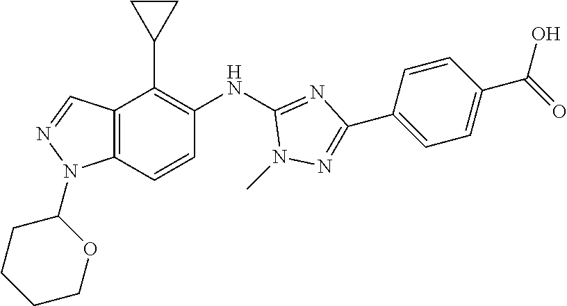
C12=C(C=CC(NC3=NC(C4=CC=C(C(=O)O)C=C4)=NN3C)=C1C1CC1)N(C1CCCCO1)N=C2
